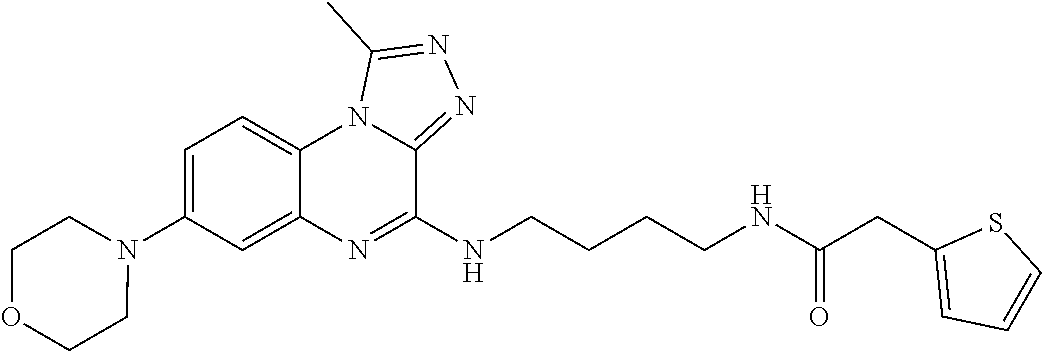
N1(C2=CC=C3C(=C2)N=C(NCCCCNC(CC2=CC=CS2)=O)C2=NN=C(C)N32)CCOCC1
